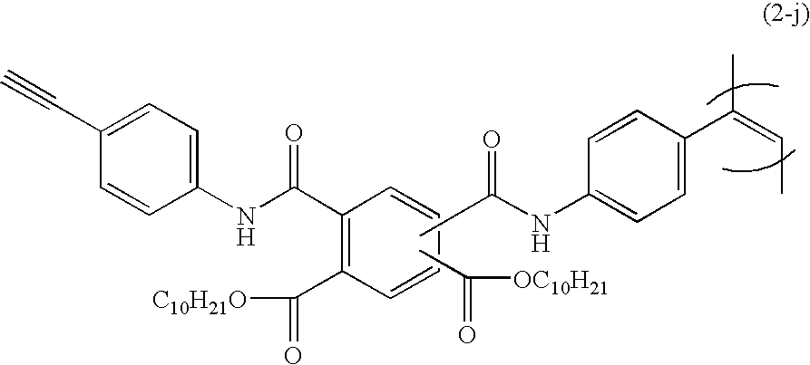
C1=CC=CC(C(NC2=CC=C(C#C)C=C2)=O)=C1C(=O)[C10H21O].CC(=O)[OC10H21].CC(=O)NC1=CC=C(C(=CC)C)C=C1
